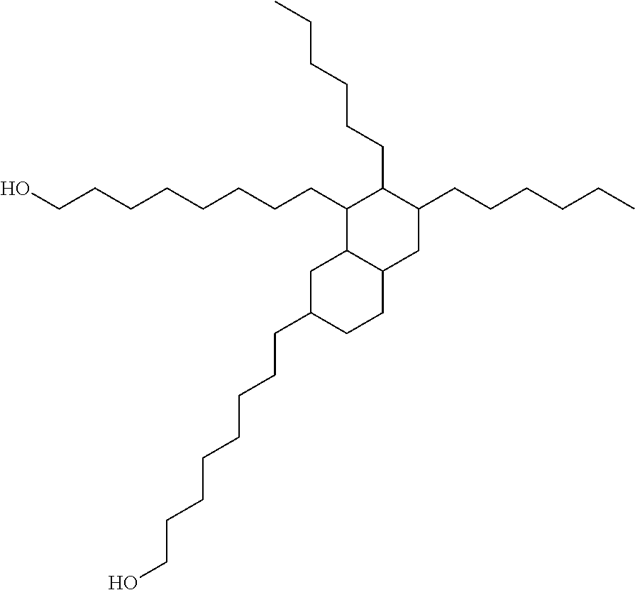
OCCCCCCCCC1C2C(CC(CCCCCC)C1CCCCCC)CCC(CCCCCCCCO)C2
